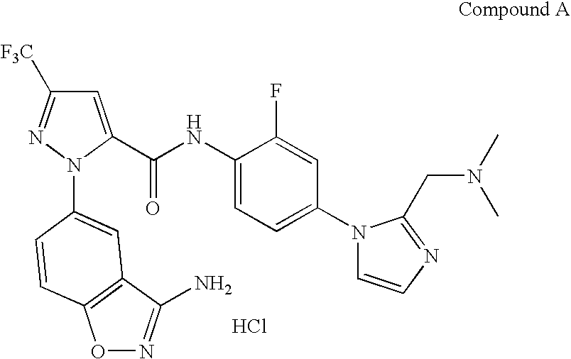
C1=C(C(NC2=CC=C(N3C=CN=C3CN(C)C)C=C2F)=O)N(C2=CC3=C(ON=C3N)C=C2)N=C1[F3C].Cl
